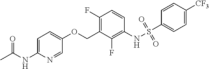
C1(F)=C(COC2=CC=C(NC(C)=O)N=C2)C(F)=C(NS(C2=CC=C([CF3])C=C2)(=O)=O)C=C1
